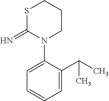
S1C(=N)N(C2=CC=CC=C2C(C)C)CCC1
